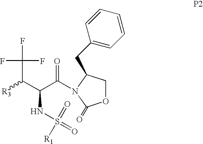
[R3]C(C(C(=O)N1C(CC2=CC=CC=C2)COC1=O)NS(=O)(=O)[R1])C(F)(F)F
